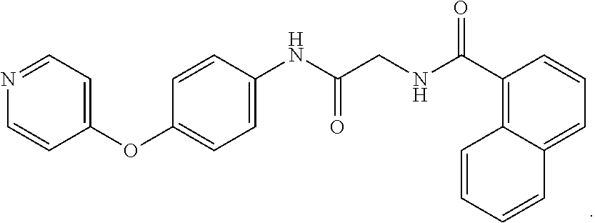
C1=C(NC(CNC(C2=C3C(=CC=C2)C=CC=C3)=O)=O)C=CC(OC2=CC=NC=C2)=C1
